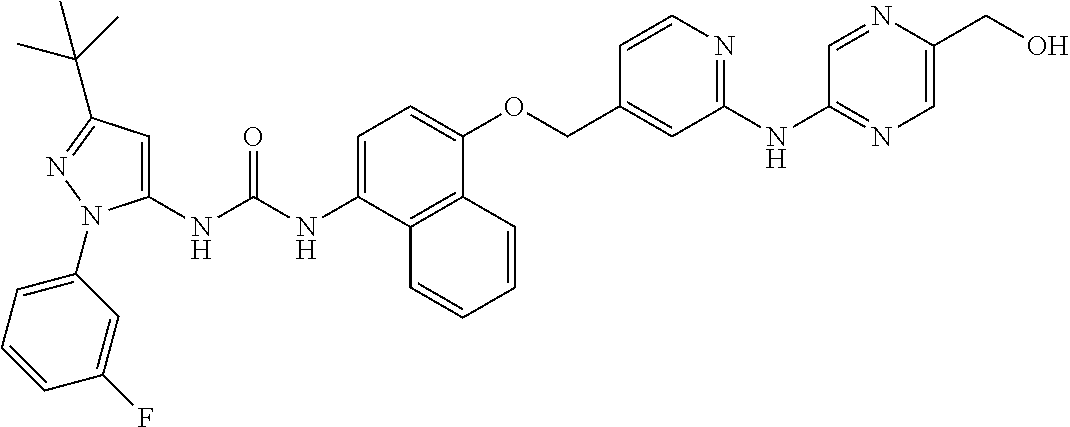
N(C(NC1=CC(C(C)(C)C)=NN1C1=CC=CC(F)=C1)=O)C1=CC=C(OCC2=CC(NC3=NC=C(CO)N=C3)=NC=C2)C2=C1C=CC=C2
